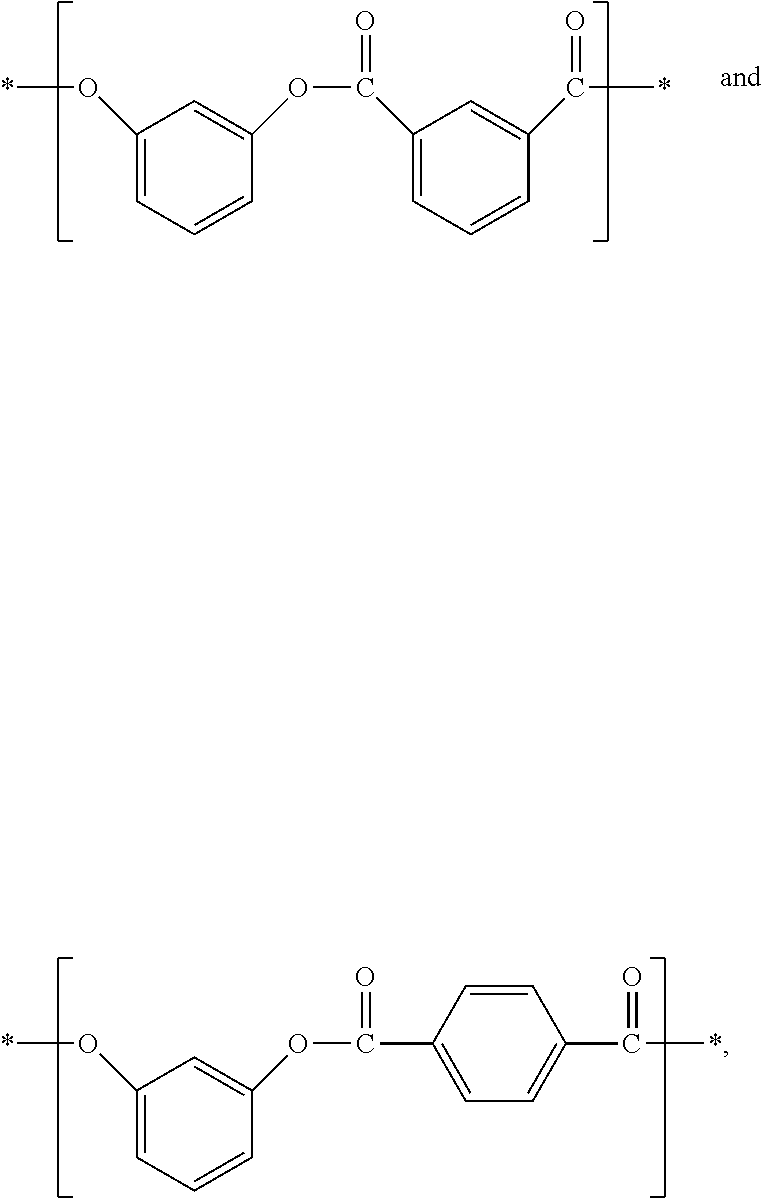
*OC1=CC=CC(OC(=O)C2=CC=CC(C(*)=O)=C2)=C1.*OC1=CC=CC(OC(=O)C2=CC=C(C(*)=O)C=C2)=C1
